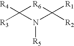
[R4]C1([R3])[R6]C([R1])([R2])N1[R5]
